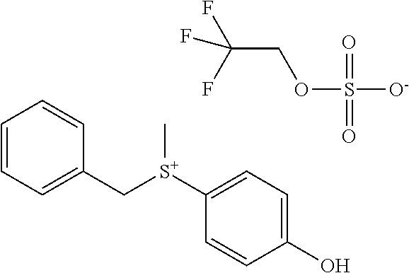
C1([S+](CC2=CC=CC=C2)C)=CC=C(O)C=C1.FC(F)(COS([O-])(=O)=O)F
